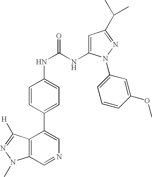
C12=C(C=NC=C1C1=CC=C(NC(NC3=CC(C(C)C)=NN3C3=CC=CC(OC)=C3)=O)C=C1)N(C)N=C2[H]
